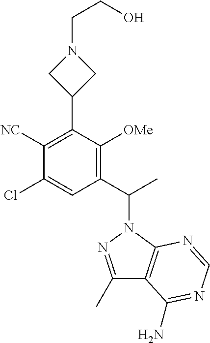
C(C)(C1=C([OMe])C(C2CN(CCO)C2)=C([NC])C(Cl)=C1)N1N=C(C)C2=C1N=CN=C2N
